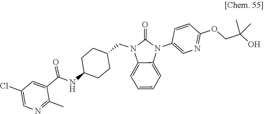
CC1=NC=C(Cl)C=C1C(=O)NC1CCC(CN2C(=O)N(C3=CN=C(OCC(O)(C)C)C=C3)C3=CC=CC=C23)CC1
